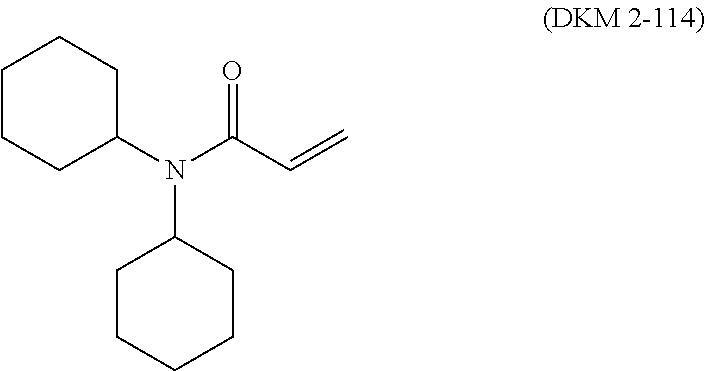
C1(N(C(C=C)=O)C2CCCCC2)CCCCC1
